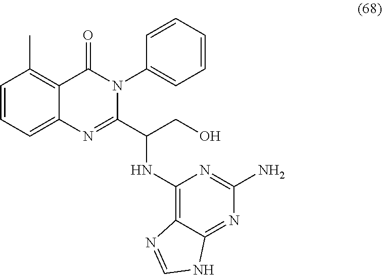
C1=CC=C2C(=C1C)C(=O)N(C1=CC=CC=C1)C(C(NC1=C3C(=NC(N)=N1)NC=N3)CO)=N2
